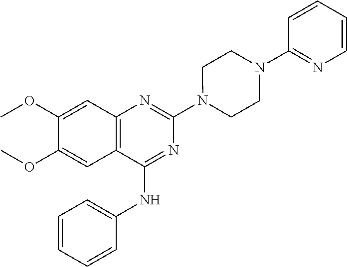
C12=C(C(NC3=CC=CC=C3)=NC(N3CCN(C4=NC=CC=C4)CC3)=N1)C=C(OC)C(OC)=C2
